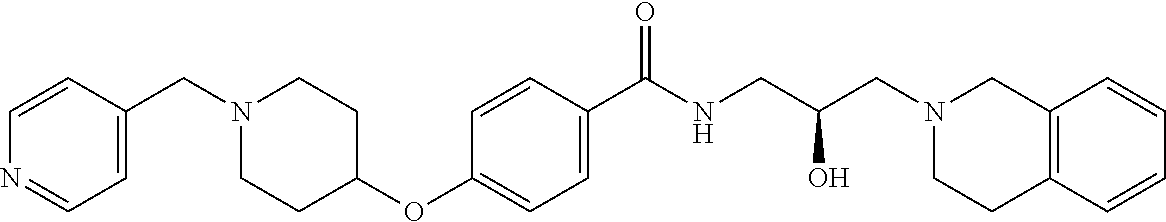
C1=CC(C(NCC(CN2CCC3=C(C2)C=CC=C3)O)=O)=CC=C1OC1CCN(CC2=CC=NC=C2)CC1
